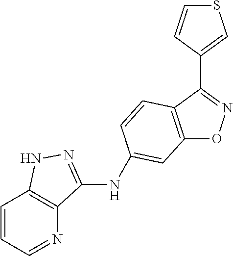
C12=C(C=CC(NC3=NNC4=C3N=CC=C4)=C1)C(C1=CSC=C1)=NO2
